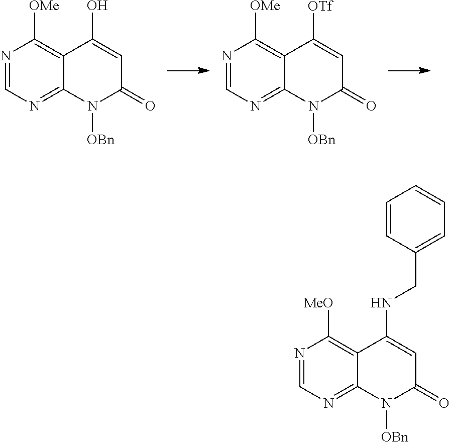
N1=CN=C2C(=C1[OMe])C(O)=CC(=O)N2[OBn].N1=CN=C2C(=C1[OMe])C([OTf])=CC(=O)N2[OBn].N1=CN=C2C(=C1[MeO])C(NCC1=CC=CC=C1)=CC(=O)N2[OBn]
